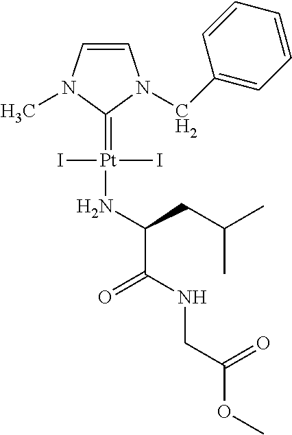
C1=CN(C)C(=[Pt](I)(I)NC(C(NCC(OC)=O)=O)CC(C)C)N1CC1=CC=CC=C1
